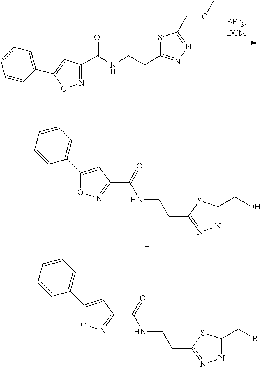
C1(C(NCCC2=NN=C(COC)S2)=O)=NOC(C2=CC=CC=C2)=C1.O1N=C(C(NCCC2=NN=C(CO)S2)=O)C=C1C1=CC=CC=C1.O1N=C(C(NCCC2=NN=C(CBr)S2)=O)C=C1C1=CC=CC=C1
